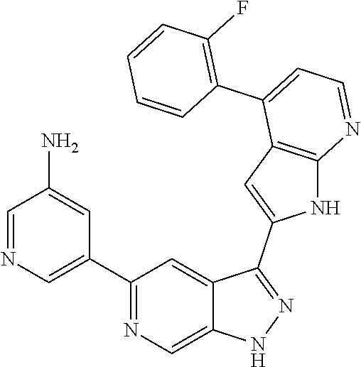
C1(C2=CN=CC(N)=C2)=NC=C2C(=C1)C(C1=CC3=C(N1)N=CC=C3C1=C(F)C=CC=C1)=NN2
